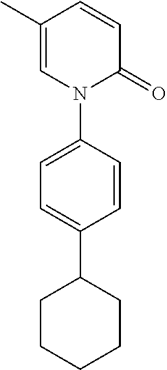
C1(C)=CN(C2=CC=C(C3CCCCC3)C=C2)C(=O)C=C1
